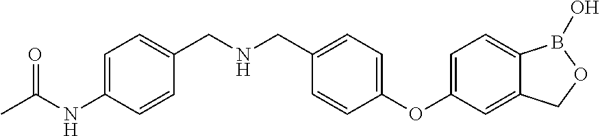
C1=C(NC(C)=O)C=CC(CNCC2=CC=C(OC3=CC=C4C(=C3)COB4O)C=C2)=C1
